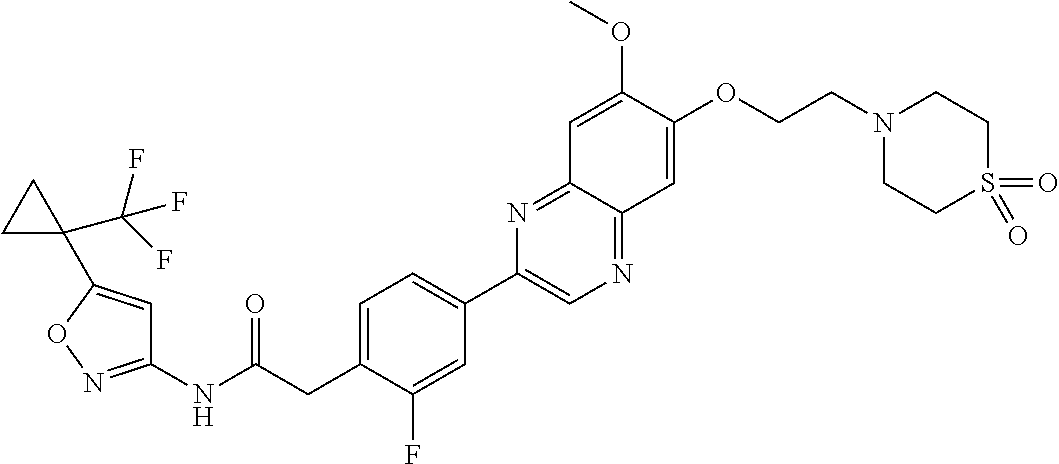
C1(NC(CC2=CC=C(C3=CN=C4C(=N3)C=C(OC)C(OCCN3CCS(=O)(=O)CC3)=C4)C=C2F)=O)=NOC(C2(C(F)(F)F)CC2)=C1
